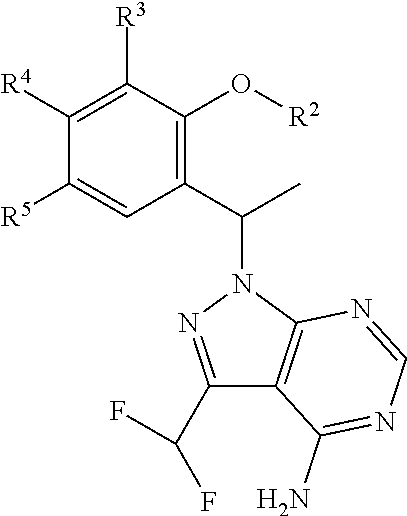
C1([R4])=C([R3])C(O[R2])=C(C(C)N2N=C(C(F)F)C3=C2N=CN=C3N)C=C1[R5]
